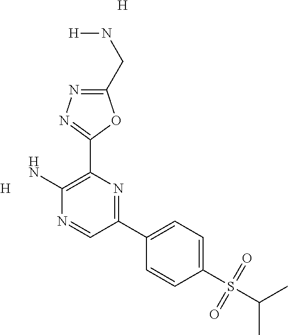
C1(CN[H])=NN=C(C2=C(N)N=CC(C3=CC=C(S(C(C)C)(=O)=O)C=C3)=N2)O1.[H].[H]
